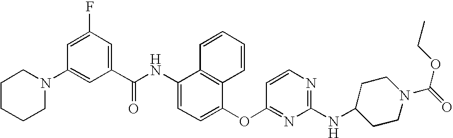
C1CCCN(C2=CC(C(NC3=CC=C(OC4=NC(NC5CCN(C(=O)OCC)CC5)=NC=C4)C4=C3C=CC=C4)=O)=CC(F)=C2)C1
